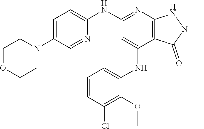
C1(NC2=NC3=C(C(NC4=CC=CC(Cl)=C4OC)=C2)C(=O)N(C)N3)=CC=C(N2CCOCC2)C=N1
